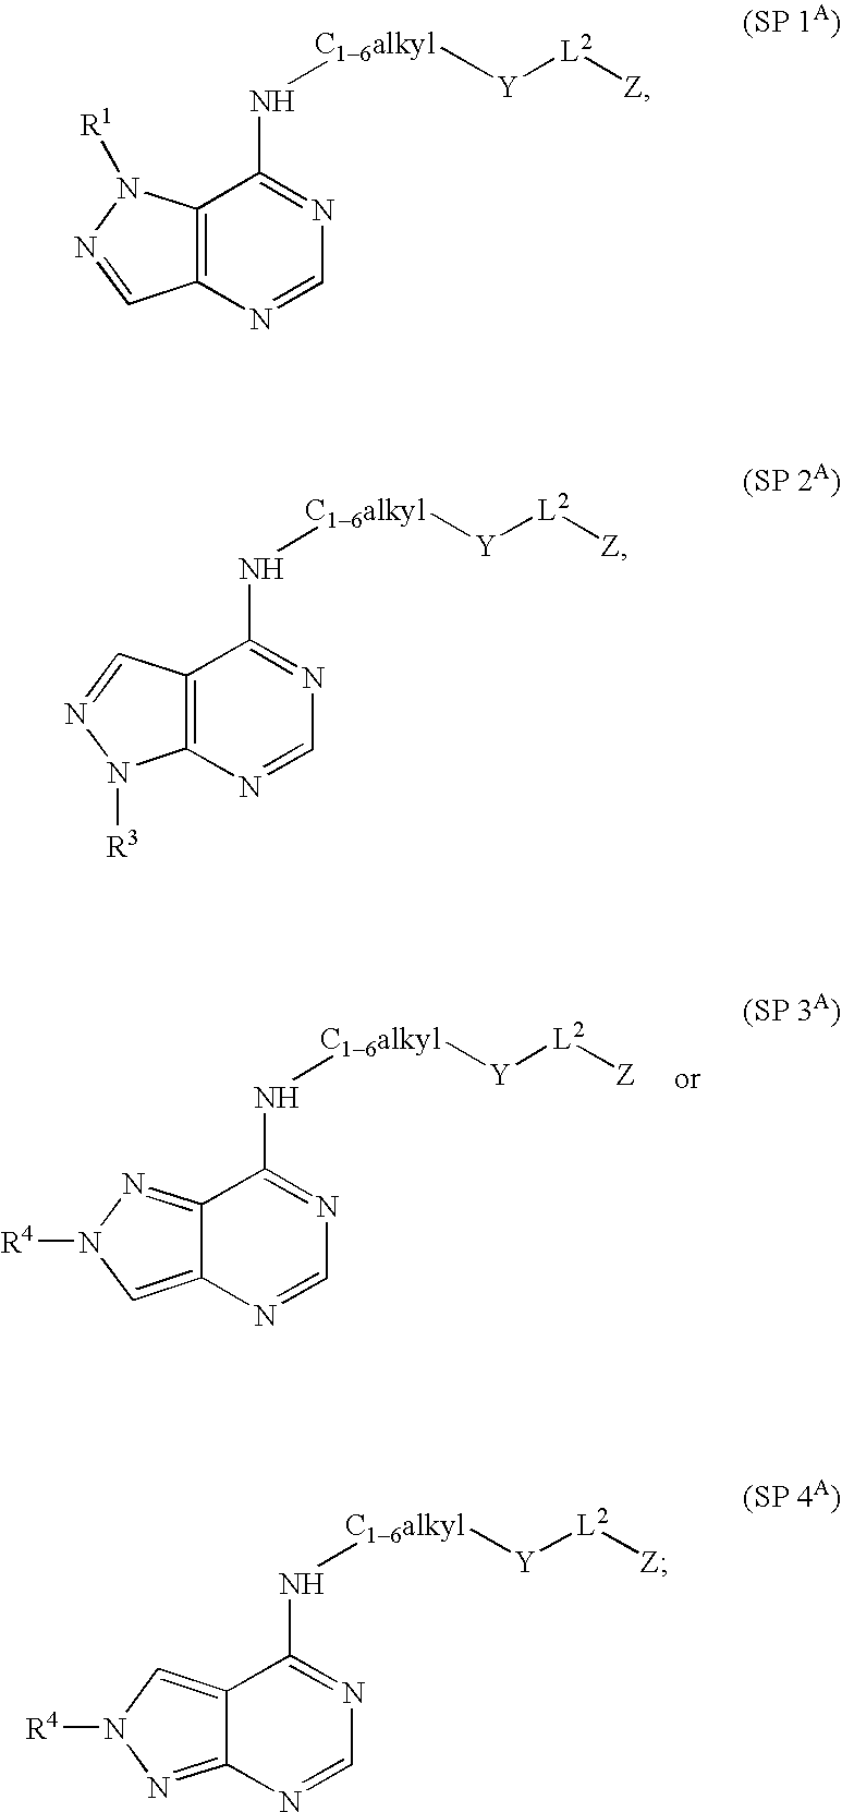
C12=C(N=CN=C1N[C16alkyl][Y][L2][Z])C=NN2[R1].C12=C(N=CN=C1N[C16alkyl][Y][L2][Z])N([R3])N=C2.C12=NN([R4])C=C1N=CN=C2N[C16alkyl][Y][L2][Z].C12=CN([R4])N=C1N=CN=C2N[C16alkyl][Y][L2][Z]
